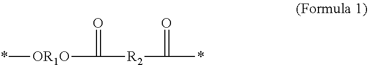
[OR1O](C(=O)[R2]C(=O)*)*
